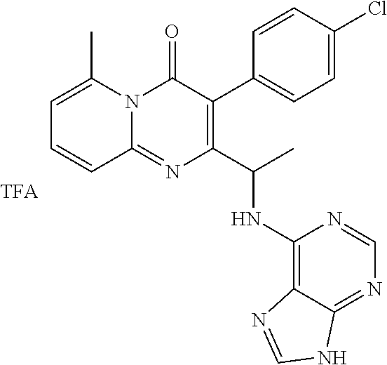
C1=C(C)N2C(=NC(C(C)NC3=C4C(=NC=N3)NC=N4)=C(C3=CC=C(Cl)C=C3)C2=O)C=C1
